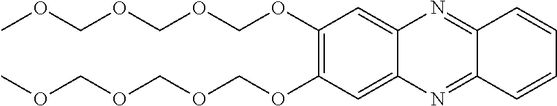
COCOCOCOC1=C(OCOCOCOC)C=C2N=C3C(=NC2=C1)C=CC=C3
